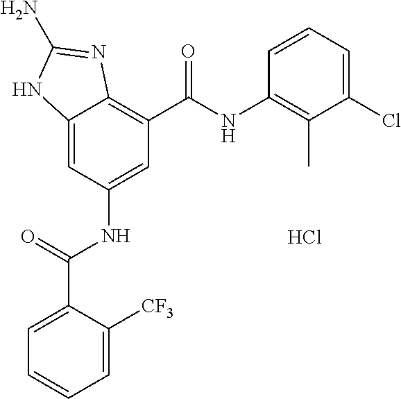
Cl.C12=CC(NC(C3=CC=CC=C3[CF3])=O)=CC(C(NC3=C(C)C(Cl)=CC=C3)=O)=C1N=C(N)N2
